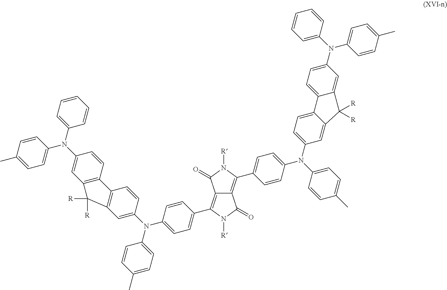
C12=C(C3=CC=C(N(C4=CC5=C(C=C4)C4=C(C=C(N(C6=CC=C(C)C=C6)C6=CC=CC=C6)C=C4)C5([R])[R])C4=CC=C(C)C=C4)C=C3)N([R])C(=O)C1=C(C1=CC=C(N(C3=CC=C(C)C=C3)C3=CC=C4C(=C3)C([R])([R])C3=CC(N(C5=CC=CC=C5)C5=CC=C(C)C=C5)=CC=C43)C=C1)N([R])C2=O
